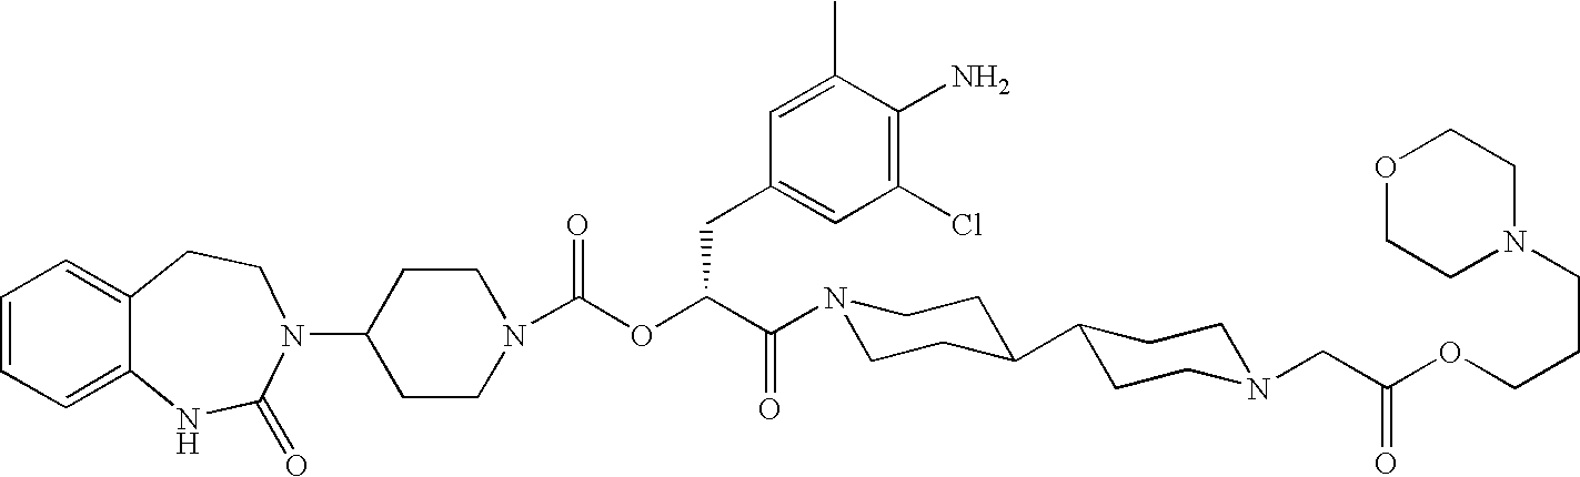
C1=CC=C2C(=C1)CCN(C1CCN(C(OC(C(N3CCC(C4CCN(CC(OCCCN5CCOCC5)=O)CC4)CC3)=O)CC3=CC(Cl)=C(N)C(C)=C3)=O)CC1)C(=O)N2
